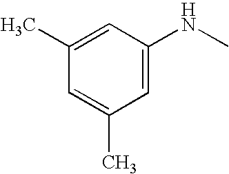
C1=C(C)C=C(C)C=C1NC
